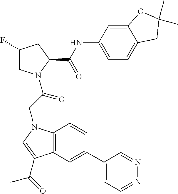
C1(C2=CC3=C(C=C2)N(CC(=O)N2CC(F)CC2C(NC2=CC=C4C(=C2)OC(C)(C)C4)=O)C=C3C(=O)C)=CC=NN=C1
